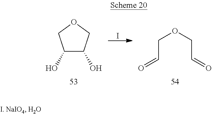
C1(O)C(O)COC1.O=CCOCC=O.I
